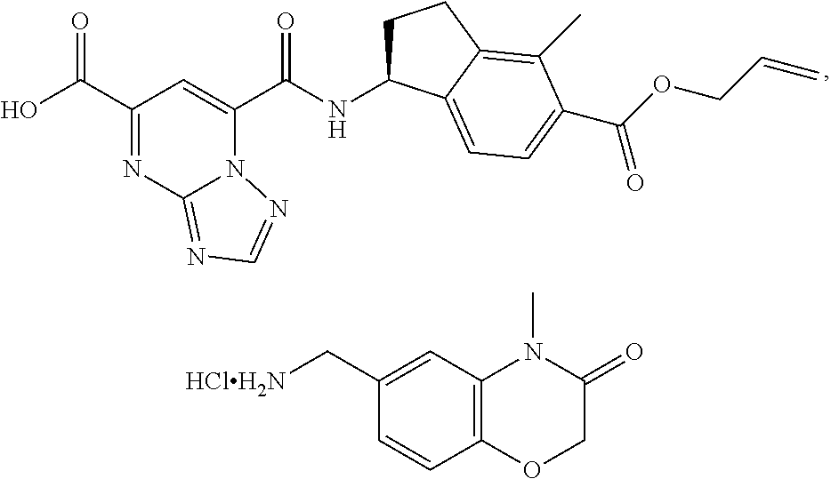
C1(C(=O)O)=NC2=NC=NN2C(C(=O)NC2CCC3=C(C)C(C(=O)OCC=C)=CC=C23)=C1.C1(C[HClH2N])=CC2=C(C=C1)OCC(=O)N2C
